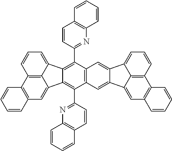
C12=C3C(=CC=C1)C1=C(C4=NC5=C(C=C4)C=CC=C5)C4=C(C(C5=NC6=C(C=C5)C=CC=C6)=C1C3=CC1=C2C=CC=C1)C=C1C(=C4)C2=CC=CC3=C2C1=CC1=C3C=CC=C1
